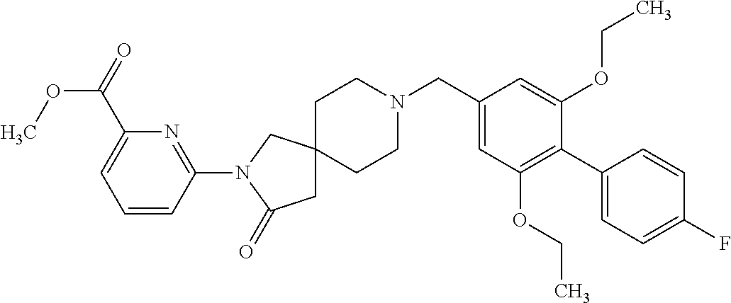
C1CN(CC2=CC(OCC)=C(C3=CC=C(F)C=C3)C(OCC)=C2)CCC12CC(=O)N(C1=NC(C(=O)OC)=CC=C1)C2
